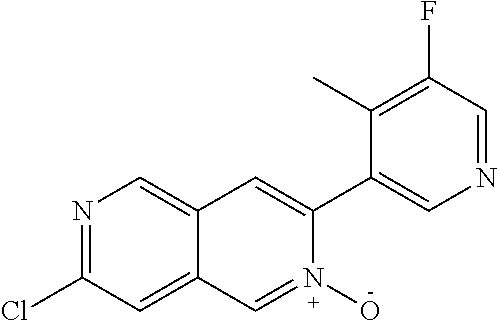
N1=C(Cl)C=C2C(=C1)C=C(C1=CN=CC(F)=C1C)N(O)=C2
